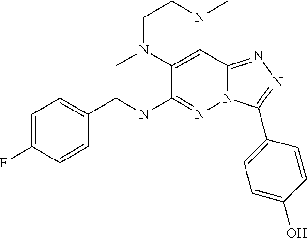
C1(NCC2=CC=C(F)C=C2)=NN2C(=NN=C2C2=CC=C(O)C=C2)C2=C1N(C)CCN2C
